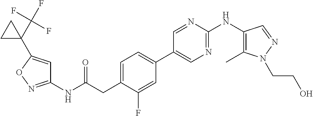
C1(NC(=O)CC2=CC=C(C3=CN=C(NC4=C(C)N(CCO)N=C4)N=C3)C=C2F)=NOC(C2(C(F)(F)F)CC2)=C1
